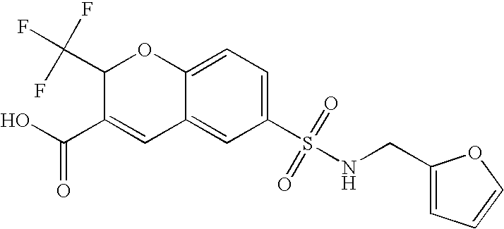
C1(C(F)(F)F)C(C(=O)O)=CC2=CC(S(NCC3=CC=CO3)(=O)=O)=CC=C2O1
